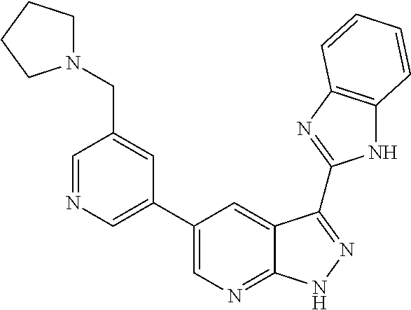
C1=NC=C(C2=CN=C3C(=C2)C(C2=NC4=C(N2)C=CC=C4)=NN3)C=C1CN1CCCC1
